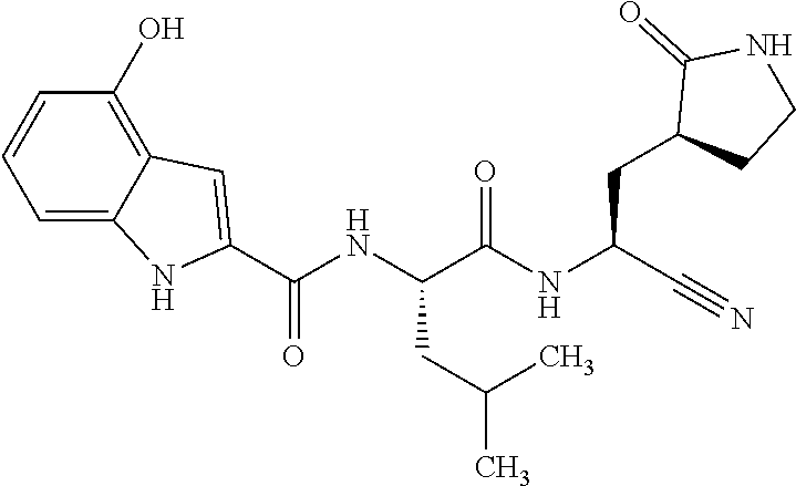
C1=C2C(=C(O)C=C1)C=C(C(NC(C(NC(CC1CCNC1=O)C#N)=O)CC(C)C)=O)N2
